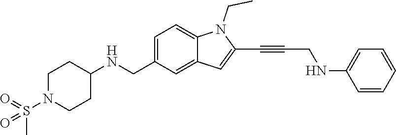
C1=C(CNC2CCN(S(=O)(C)=O)CC2)C=C2C(=C1)N(CC)C(C#CCNC1=CC=CC=C1)=C2
